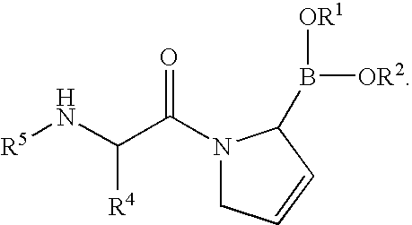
N1(C(C(N[R5])[R4])=O)CC=CC1B([OR1])[OR2]
